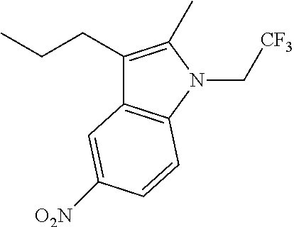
C1(CCC)=C(C)N(C[CF3])C2=C1C=C([O2N])C=C2
